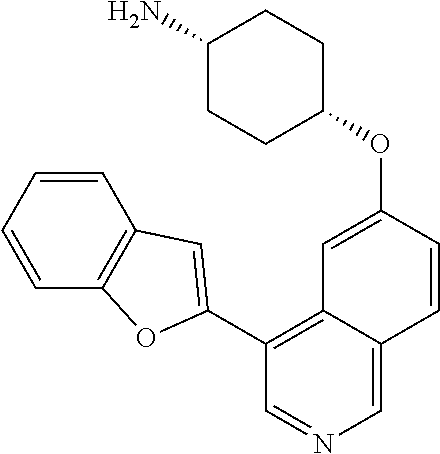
C1=CC=CC2=C1OC(C1=C3C(=CN=C1)C=CC(OC1CCC(N)CC1)=C3)=C2
